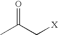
CC(C[X])=O
